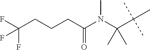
C(C(C)(C)C)(C)(C)N(C(CCCC(F)(F)F)=O)C
